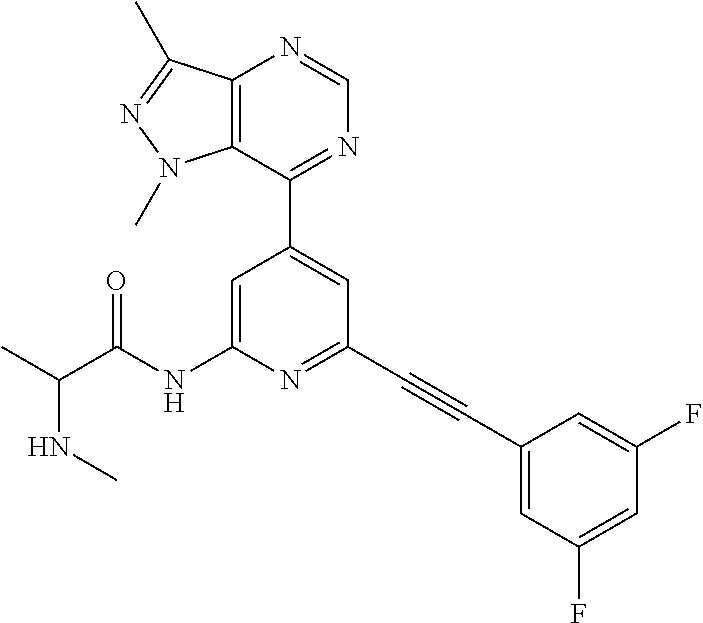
N(C)C(C)C(NC1=CC(C2=NC=NC3=C2N(C)N=C3C)=CC(C#CC2=CC(F)=CC(F)=C2)=N1)=O
